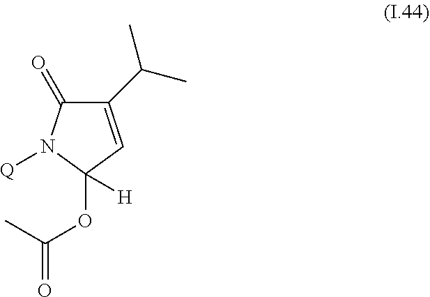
C1(C(C)C)=CC(OC(C)=O)([H])N([Q])C1=O
